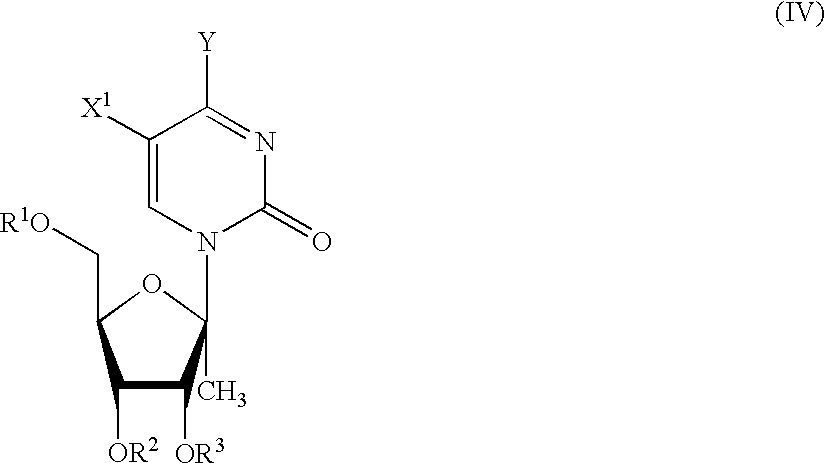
N1=C([Y])C([X1])=CN(C2(C)OC(C[R1O])C([OR2])C2[OR3])C1=O
